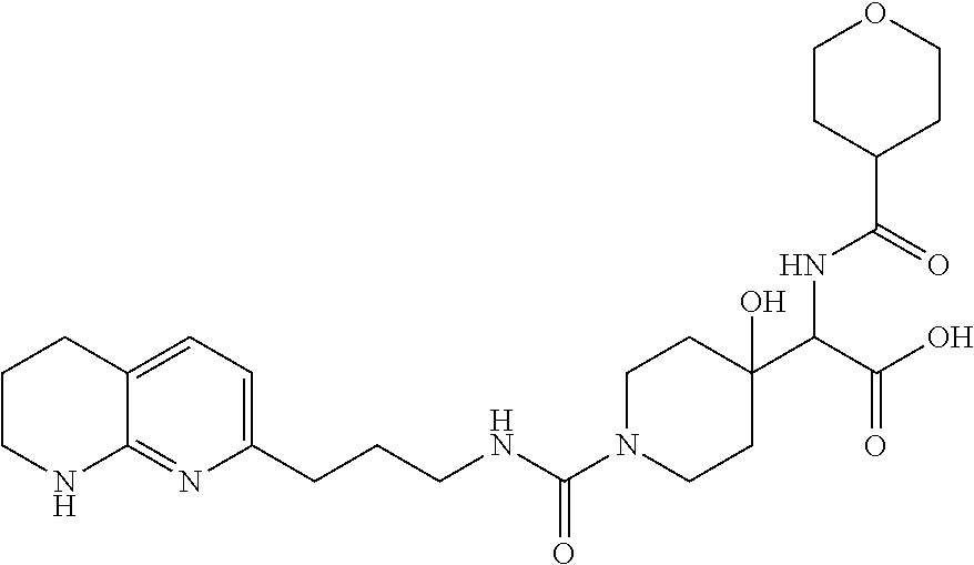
C12=NC(CCCNC(N3CCC(C(C(O)=O)NC(C4CCOCC4)=O)(O)CC3)=O)=CC=C1CCCN2
